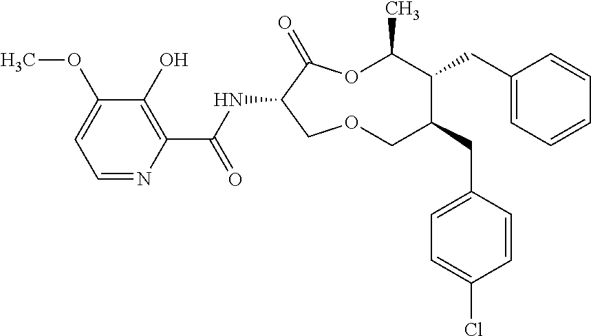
C1(O)=C(C(NC2C(=O)OC(C)C(CC3=CC=CC=C3)C(CC3=CC=C(Cl)C=C3)COC2)=O)N=CC=C1OC
